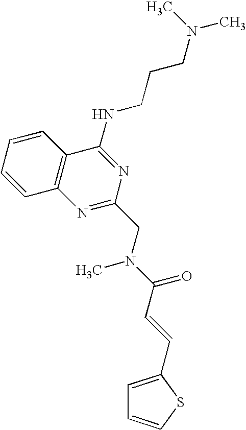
C1=CC=CC2=C1N=C(CN(C(C=CC1=CC=CS1)=O)C)N=C2NCCCN(C)C
